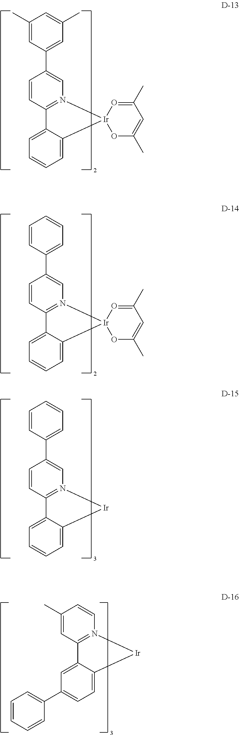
C1(C)=CC(C2=CN3=C(C=C2)C2=CC=CC=C2[Ir]32OC(C)=CC(C)=O2)=CC(C)=C1.C1=CC(C2=CN3=C(C=C2)C2=CC=CC=C2[Ir]32OC(C)=CC(C)=O2)=CC=C1.C1=CC(C2=CN3=C(C=C2)C2=CC=CC=C2[Ir]3)=CC=C1.C1=CN2=C(C=C1C)C1=CC(C3=CC=CC=C3)=CC=C1[Ir]2
